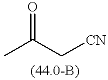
O=C(C)C[CN]
